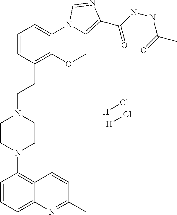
C1=CC(CCN2CCN(C3=C4C(=CC=C3)N=C(C)C=C4)CC2)=C2C(=C1)N1C(=C(C(NNC(=O)C)=O)N=C1)CO2.[H]Cl.[H]Cl
